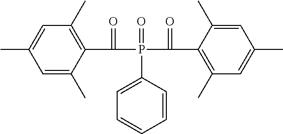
C1=C(C)C(C(=O)P(=O)(C2=CC=CC=C2)C(=O)C2=C(C)C=C(C)C=C2C)=C(C)C=C1C
